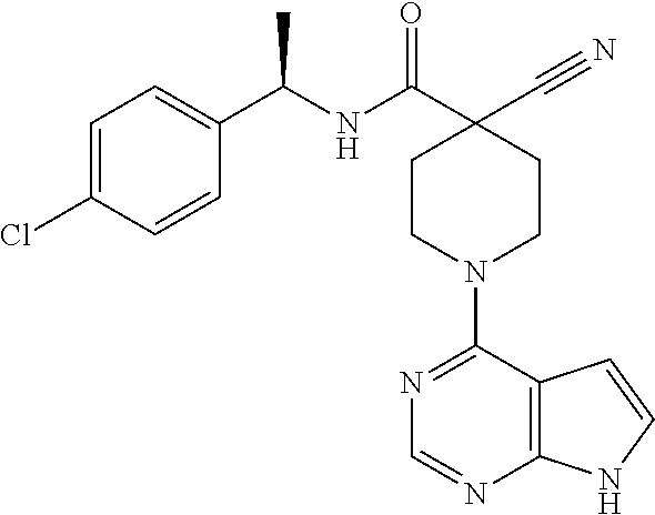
C1CN(C2=NC=NC3=C2C=CN3)CCC1(C(NC(C1=CC=C(Cl)C=C1)C)=O)C#N
